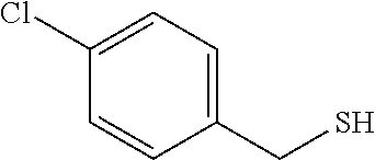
C1(Cl)=CC=C(CS)C=C1
